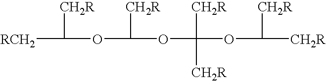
C([RCH2])([CH2R])OC([CH2R])OC([CH2R])([CH2R])OC([CH2R])[CH2R]
